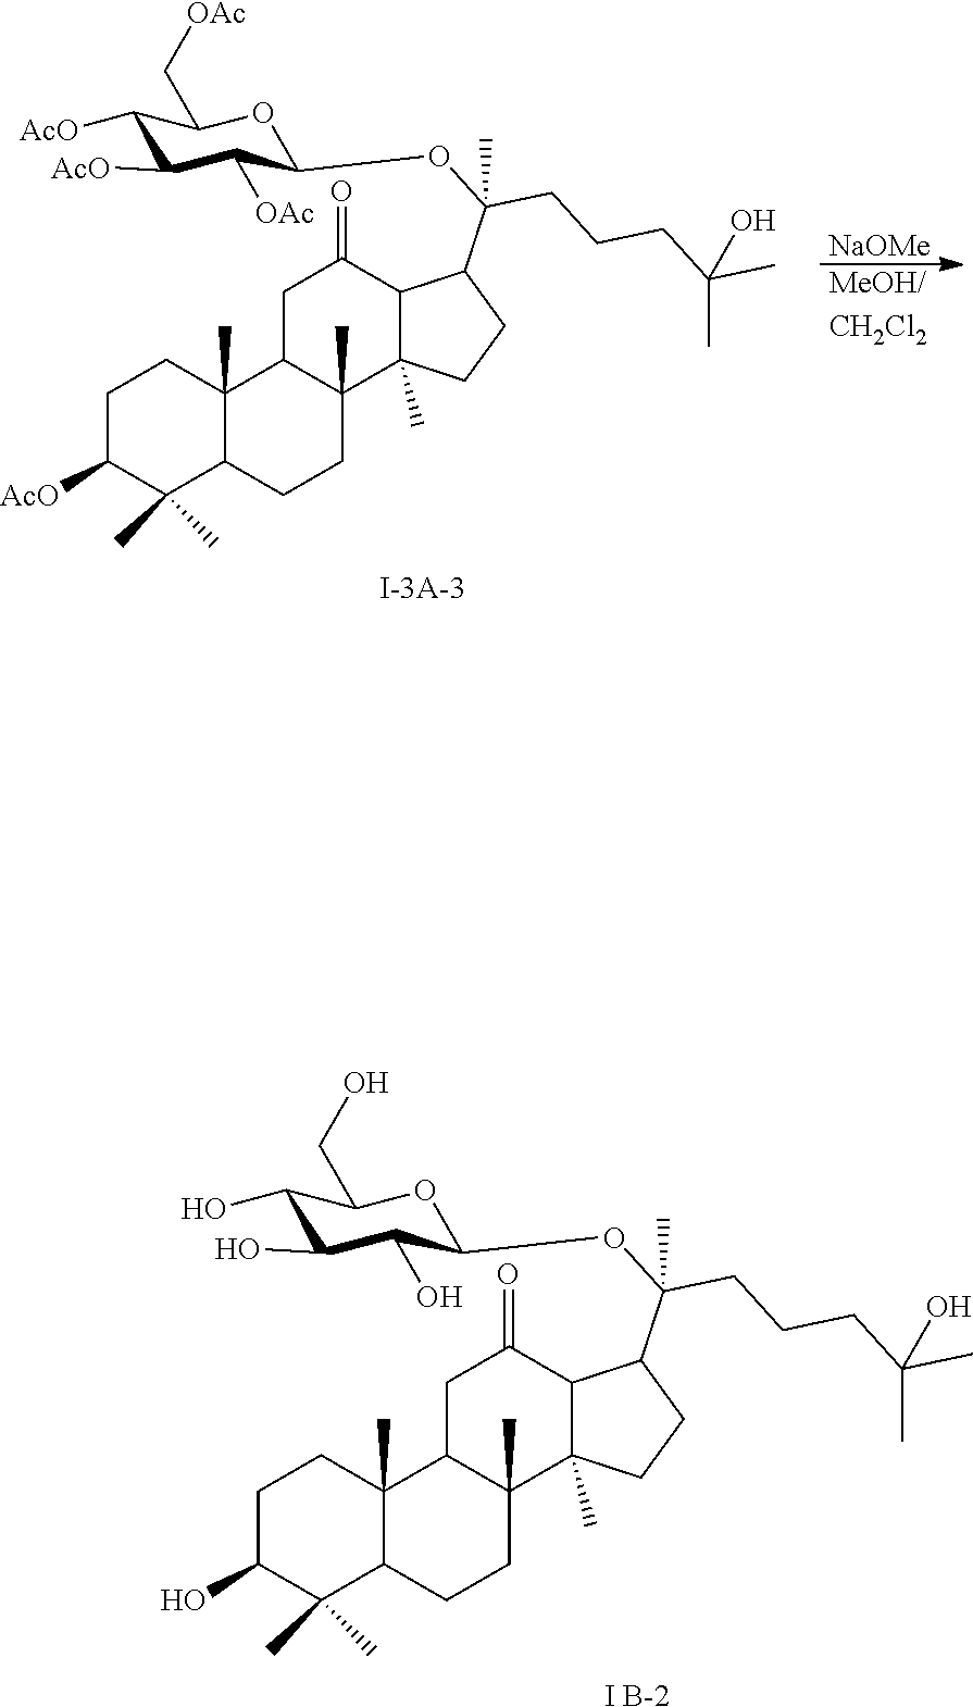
C1C([AcO])C(C)(C)C2C(C)(C1)C1C(C)(CC2)C2(C)C(C(=O)C1)C(C(OC1C([OAc])C([AcO])C([AcO])C(C[OAc])O1)(CCCC(C)(C)O)C)CC2.[NaOMe].[MeOH/CH2Cl2].C1C(O)C(C)(C)C2C(C)(C1)C1C(C)(CC2)C2(C)C(C(=O)C1)C(C(OC1C(O)C(O)C(O)C(CO)O1)(CCCC(C)(C)O)C)CC2.[I B-2]
